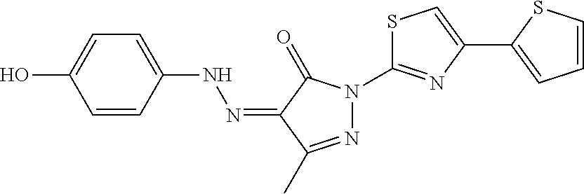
OC1=CC=C(NN=C2C(=O)N(C3=NC(C4=CC=CS4)=CS3)N=C2C)C=C1
